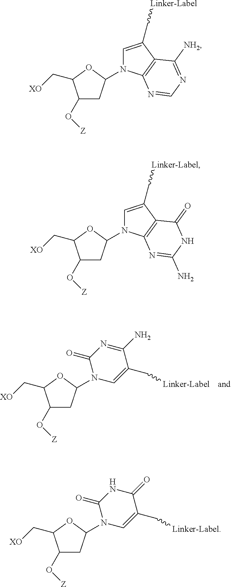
C1(O[Z])CC(N2C=C(C[Linker-Label])C(N)=NC2=O)OC1C[XO].C1(O[Z])CC(N2C=C(C[Linker-Label])C3=C2N=CN=C3[NH2])OC1C[XO].C1(O[Z])CC(N2C=C(C[Linker-Label])C3=C2N=C(N)NC3=O)OC1C[XO].C1(O[Z])CC(N2C=C(C[Linker-Label])C(=O)NC2=O)OC1C[XO]
